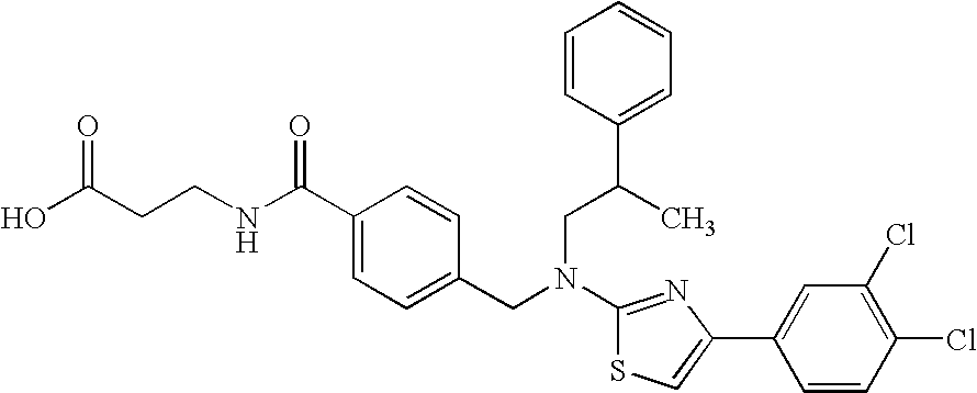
C(CCNC(C1=CC=C(CN(CC(C2=CC=CC=C2)C)C2=NC(C3=CC(Cl)=C(Cl)C=C3)=CS2)C=C1)=O)(O)=O
